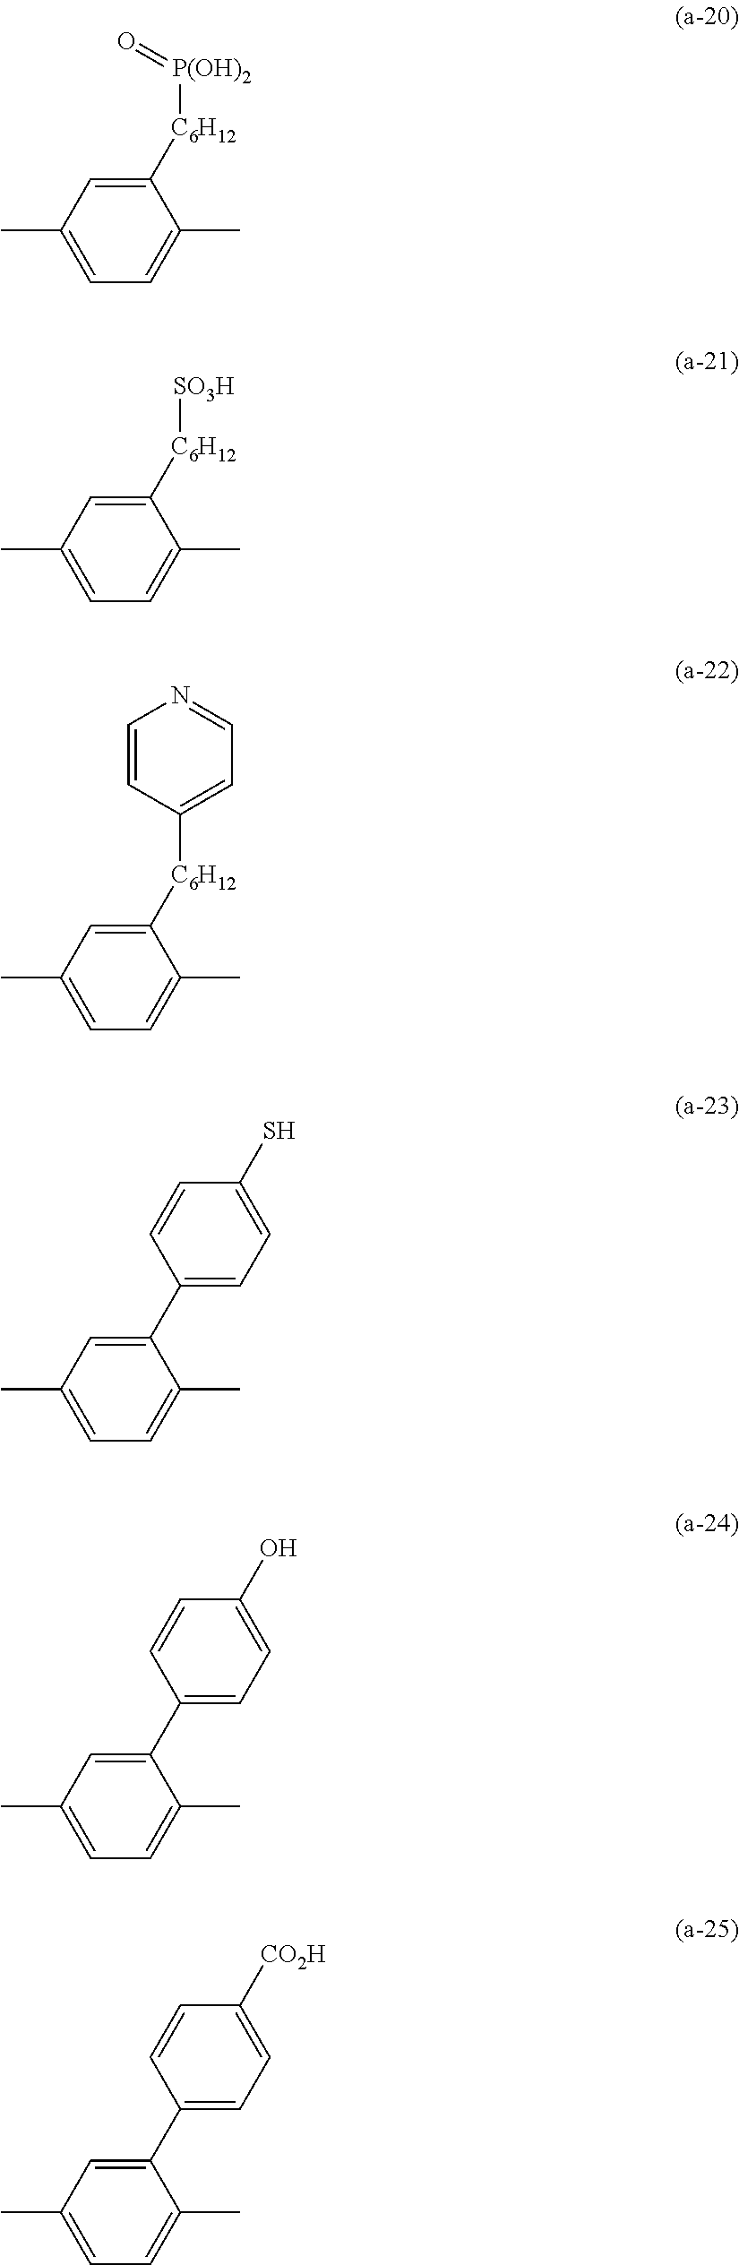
C1=C(C)C=C([C6H12][P(OH)2]=O)C(C)=C1.C1=C(C)C=C([C6H12][SO3H])C(C)=C1.C1=C(C)C=C([C6H12]C2=CC=NC=C2)C(C)=C1.C1=C(C)C=C(C2=CC=C(S)C=C2)C(C)=C1.C1=C(C)C=C(C2=CC=C(O)C=C2)C(C)=C1.C1=C(C)C=C(C2=CC=C([CO2H])C=C2)C(C)=C1
